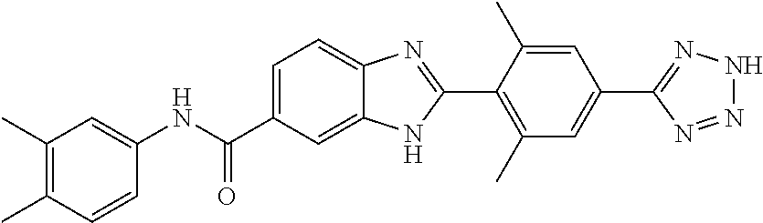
CC1=C(C)C=C(NC(C2=CC=C3C(=C2)NC(C2=C(C)C=C(C4=NNN=N4)C=C2C)=N3)=O)C=C1
